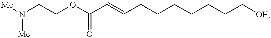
[Me]N(CCOC(C=CCCCCCCC[OH])=O)[Me]
